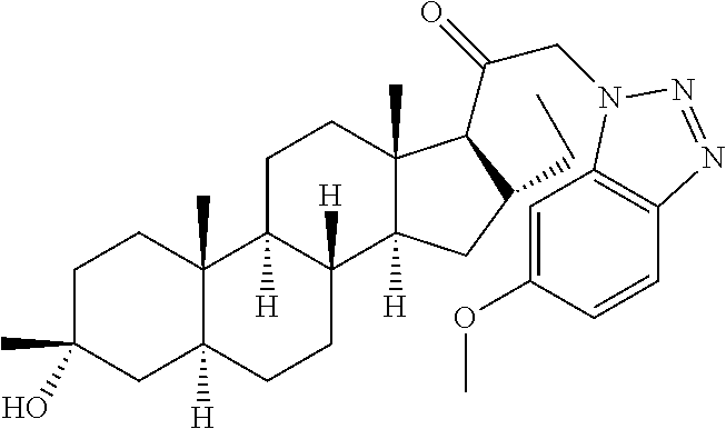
C1C(C)(O)CC2([H])C(C)(C1)C1([H])C([H])(CC2)C2([H])C(C)(CC1)C(C(=O)CN1C3=C(C=CC(OC)=C3)N=N1)C(CC)C2
